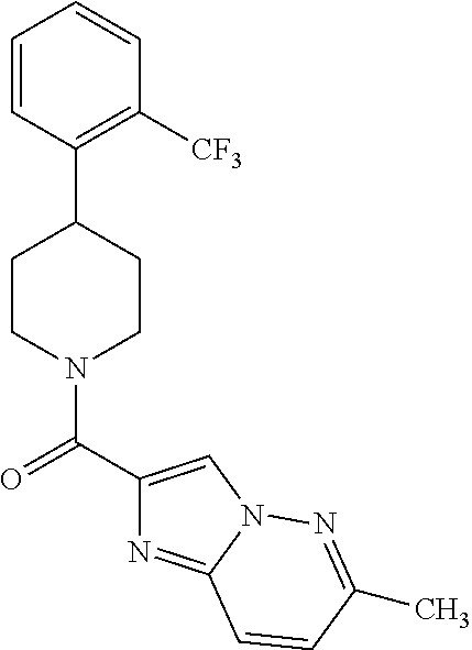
C1([CF3])=C(C2CCN(C(=O)C3=CN4C(=N3)C=CC(C)=N4)CC2)C=CC=C1
